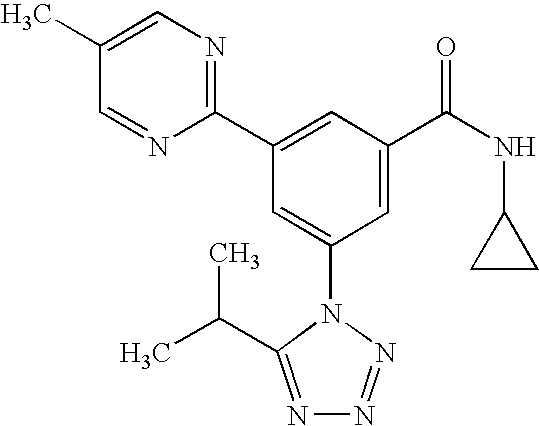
C1(C2=CC(C(NC3CC3)=O)=CC(N3C(C(C)C)=NN=N3)=C2)=NC=C(C)C=N1
